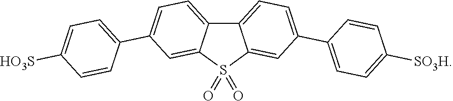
C12=CC=C(C3=CC=C([SO3H])C=C3)C=C1S(=O)(=O)C1=CC(C3=CC=C([HO3S])C=C3)=CC=C21
